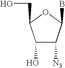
C1(O)C([N3])C(B)OC1CO
